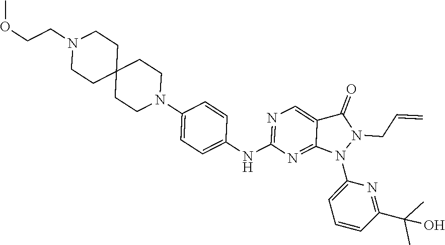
C1(NC2=NC=C3C(=N2)N(C2=CC=CC(C(O)(C)C)=N2)N(CC=C)C3=O)=CC=C(N2CCC3(CC2)CCN(CCOC)CC3)C=C1
